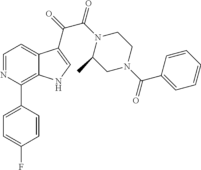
C1=NC(C2=CC=C(F)C=C2)=C2C(=C1)C(C(=O)C(=O)N1C(C)CN(C(=O)C3=CC=CC=C3)CC1)=CN2
